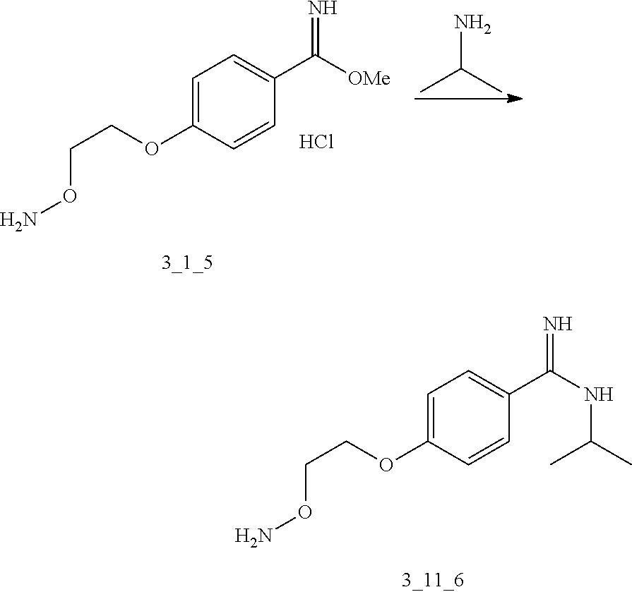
C1=C(OCCON)C=CC(C([OMe])=N)=C1.Cl.CC(C)N.C1=C(OCCON)C=CC(C(NC(C)C)=N)=C1
